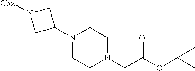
N1(C2CN([Cbz])C2)CCN(CC(OC(C)(C)C)=O)CC1
